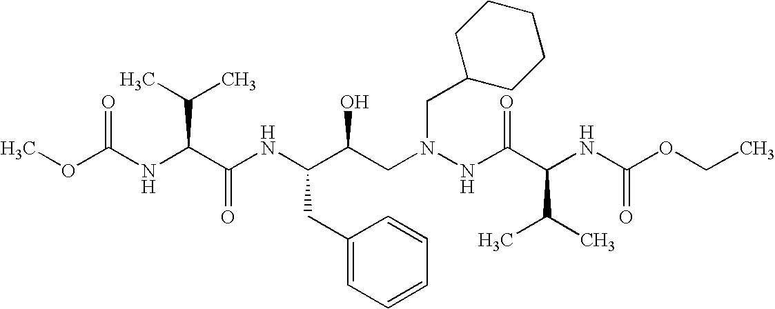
O=C(NC(C(NC(C(CN(NC(C(NC(OCC)=O)C(C)C)=O)CC1CCCCC1)O)CC1=CC=CC=C1)=O)C(C)C)OC
